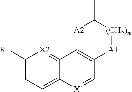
CC1[A2]C2=C([A1][(CH2)m]1)C=[X1]C1=CC=C([R1])[X2]=C21
